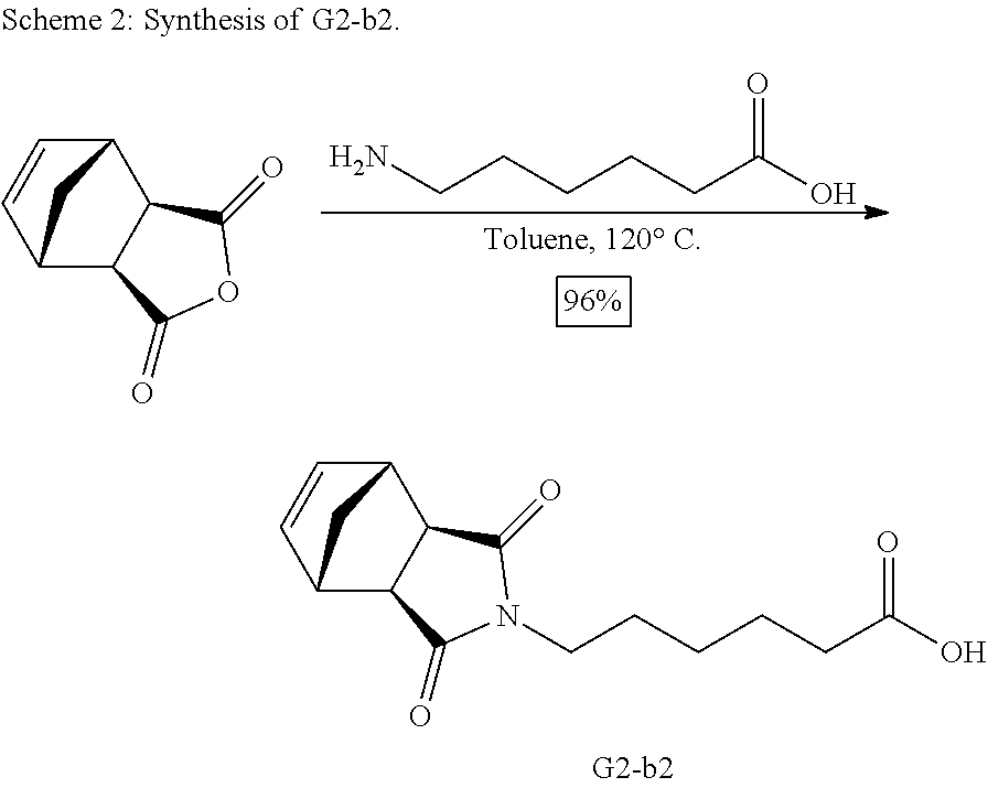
C12C=CC(C3C1C(=O)N(CCCCCC(O)=O)C3=O)C2.NCCCCCC(O)=O.C12C=CC(C3C1C(=O)OC3=O)C2
